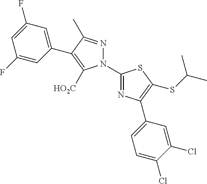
N1(C2=NC(C3=CC=C(Cl)C(Cl)=C3)=C(SC(C)C)S2)N=C(C)C(C2=CC(F)=CC(F)=C2)=C1[HO2C]
